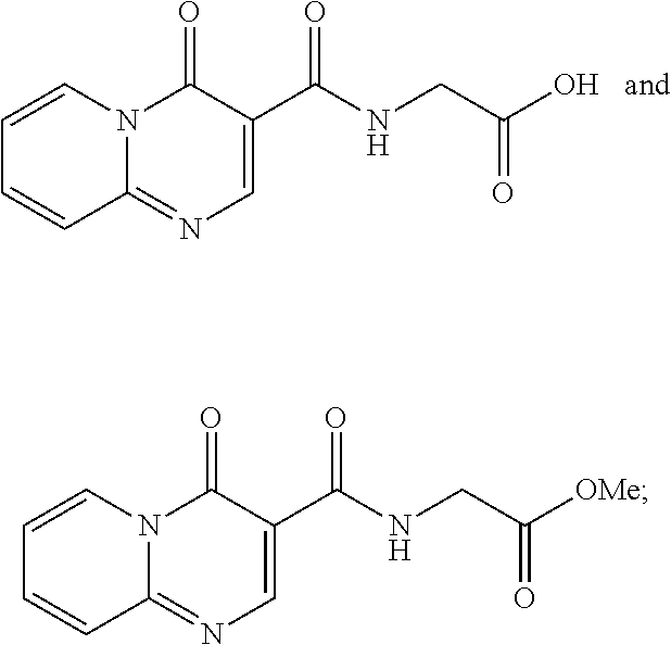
C1=CC=CC2=NC=C(C(NCC(O)=O)=O)C(=O)N12.C1=CC=CC2=NC=C(C(NCC([OMe])=O)=O)C(=O)N12
